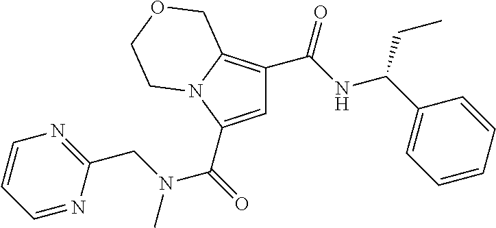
C1=C(C(=O)N(CC2=NC=CC=N2)C)N2C(=C1C(NC(C1=CC=CC=C1)CC)=O)COCC2
